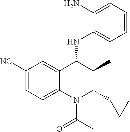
C1([NC])=CC=C2C(=C1)C(NC1=CC=CC=C1N)C(C)C(C1CC1)N2C(C)=O
